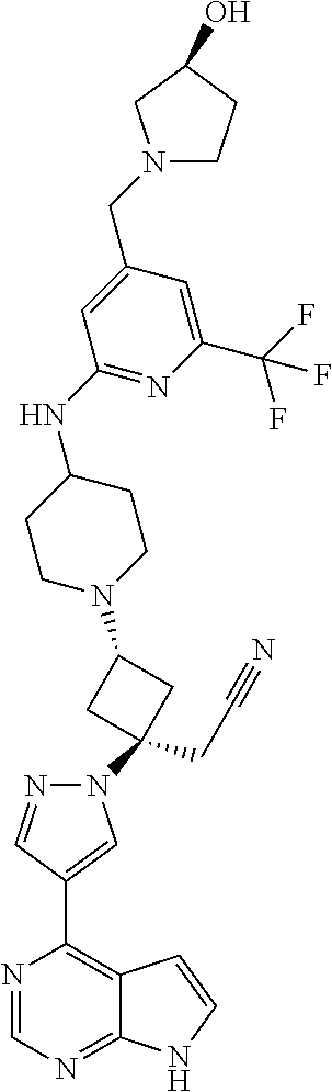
N1=CN=C2C(=C1C1=CN(C3(CC#N)CC(N4CCC(NC5=NC(C(F)(F)F)=CC(CN6CCC(O)C6)=C5)CC4)C3)N=C1)C=CN2
